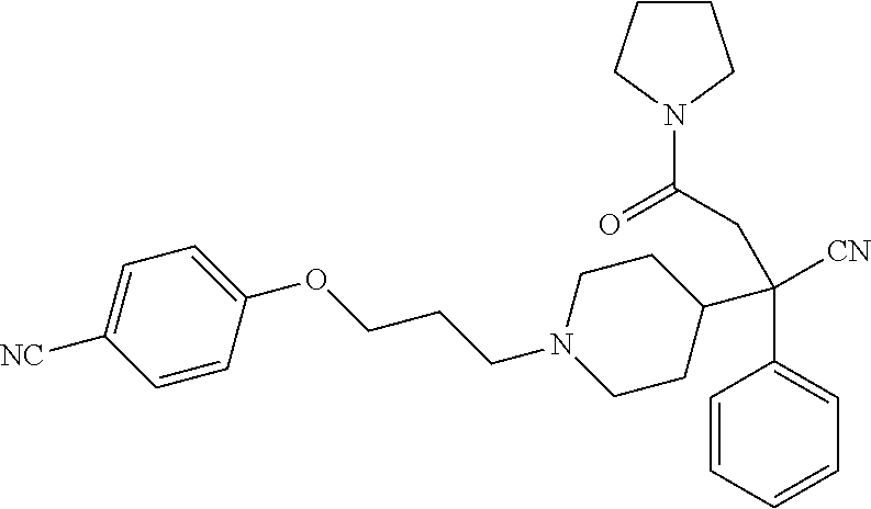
C1=CC=CC=C1C(C1CCN(CCCOC2=CC=C([NC])C=C2)CC1)([CN])CC(=O)N1CCCC1
